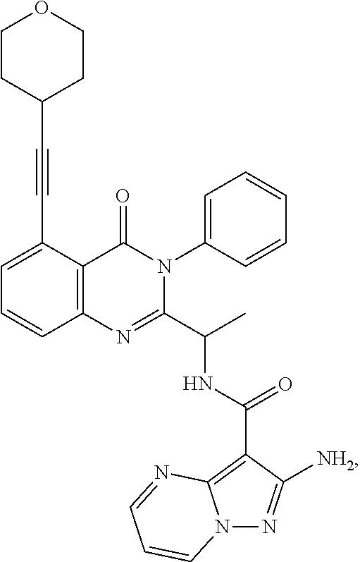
C12=C(C(C#CC3CCOCC3)=CC=C1)C(=O)N(C1=CC=CC=C1)C(C(C)NC(C1=C3N(N=C1[NH2])C=CC=N3)=O)=N2
